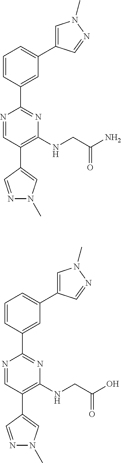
C1=CC(C2=NC(NCC(N)=O)=C(C3=CN(C)N=C3)C=N2)=CC(C2=CN(C)N=C2)=C1.C1=CC(C2=NC(NCC(O)=O)=C(C3=CN(C)N=C3)C=N2)=CC(C2=CN(C)N=C2)=C1
